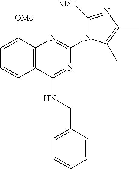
C12=C(C([OMe])=CC=C1)N=C(N1C([MeO])=NC(C)=C1C)N=C2NCC1=CC=CC=C1
